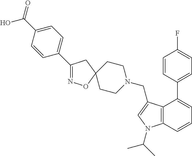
C1CN(CC2=CN(C(C)C)C3=C2C(C2=CC=C(F)C=C2)=CC=C3)CCC12ON=C(C1=CC=C(C(O)=O)C=C1)C2
